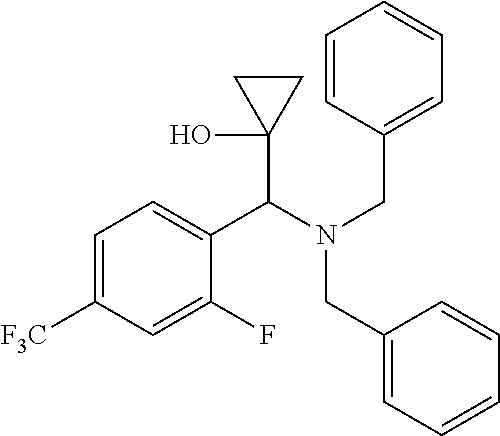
C1=C([F3C])C=C(F)C(C(N(CC2=CC=CC=C2)CC2=CC=CC=C2)C2(O)CC2)=C1
